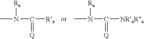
CN(C([Ra])=[Q])[Ra].CN(C([NRaRa])=[Q])[Ra]
